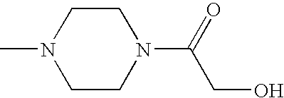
N1(C)CCN(C(=O)CO)CC1
